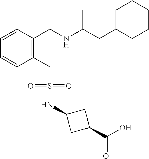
C1=CC=CC(CNC(CC2CCCCC2)C)=C1CS(NC1CC(C(=O)O)C1)(=O)=O
